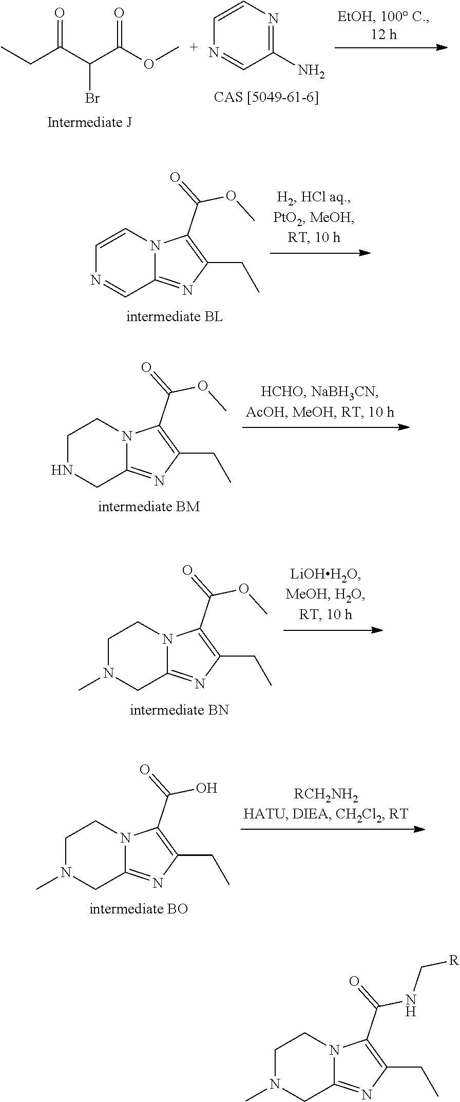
CCC(C(C(OC)=O)Br)=O.C1=CN=C(N)C=N1.C1=CN2C(=NC(CC)=C2C(=O)OC)C=N1.C1NCC2=NC(CC)=C(C(=O)OC)N2C1.C1N(C)CC2=NC(CC)=C(C(=O)OC)N2C1.C1N(C)CC2=NC(CC)=C(C(=O)O)N2C1.C1N(C)CC2=NC(CC)=C(C(=O)NC[R])N2C1
